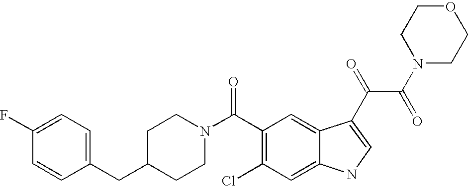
C1(F)=CC=C(CC2CCN(C(C3=C(Cl)C=C4C(=C3)C(C(C(=O)N3CCOCC3)=O)=CN4)=O)CC2)C=C1
